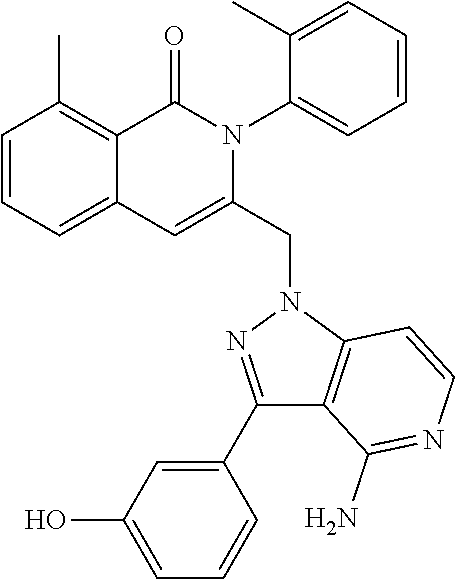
C1=CC=C2C(=C1C)C(=O)N(C1=CC=CC=C1C)C(CN1N=C(C3=CC(O)=CC=C3)C3=C1C=CN=C3N)=C2
